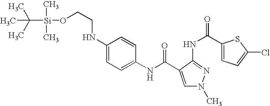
C1(NC(=O)C2=CN(C)N=C2NC(C2=CC=C(Cl)S2)=O)=CC=C(NCCO[Si](C(C)(C)C)(C)C)C=C1
